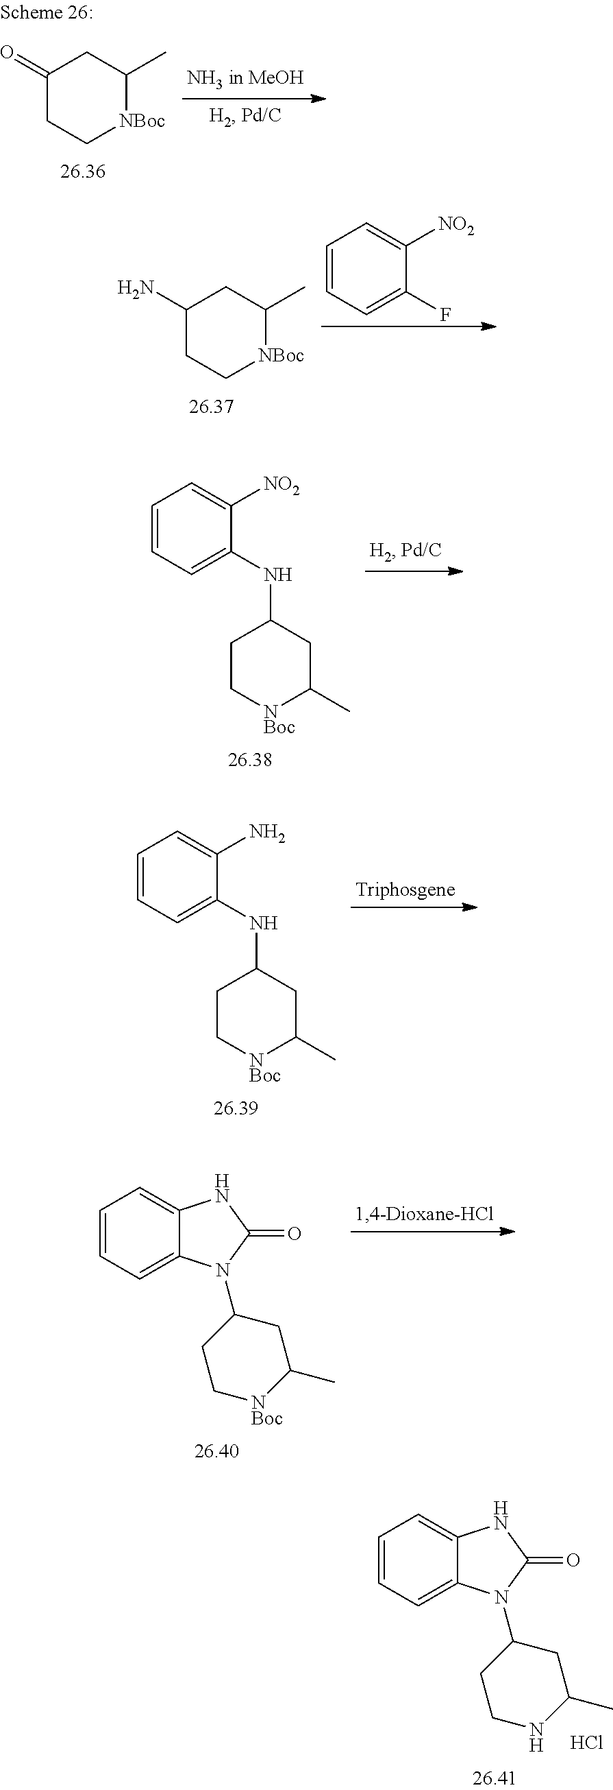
C1(=O)CC[NBoc]C(C)C1.C1(N)CC[NBoc]C(C)C1.C1=CC=C(F)C([NO2])=C1.C1=CC=C(NC2CC[NBoc]C(C)C2)C([NO2])=C1.C1=CC=C(NC2CC[NBoc]C(C)C2)C(N)=C1.C1=CC=C2C(=C1)NC(=O)N2C1CC[NBoc]C(C)C1.C1=CC=C2C(=C1)NC(=O)N2C1CCNC(C)C1.Cl
